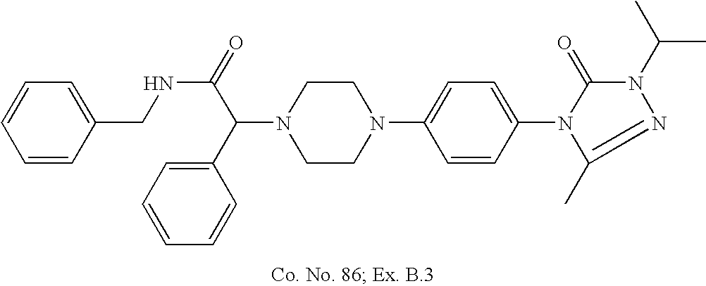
N1(C(C2=CC=CC=C2)C(=O)NCC2=CC=CC=C2)CCN(C2=CC=C(N3C(=O)N(C(C)C)N=C3C)C=C2)CC1
